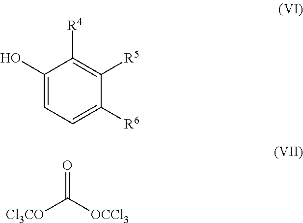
C1(O)=CC=C([R6])C([R5])=C1[R4].[Cl3CO]C([OCCl3])=O
